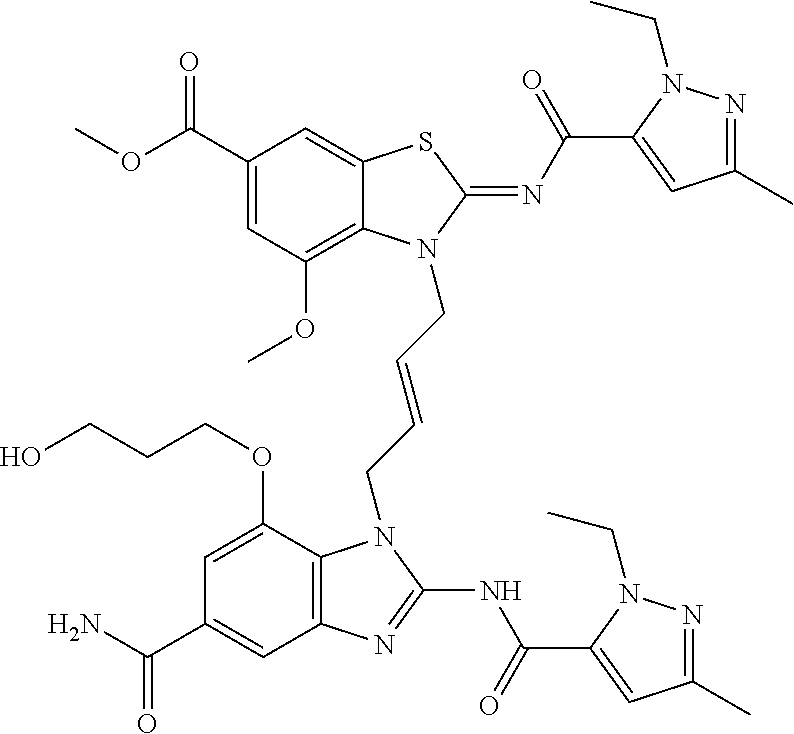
C1(C(OC)=O)=CC(OC)=C2C(=C1)SC(=NC(=O)C1=CC(C)=NN1CC)N2CC=CCN1C2=C(C=C(C(N)=O)C=C2OCCCO)N=C1NC(=O)C1=CC(C)=NN1CC
